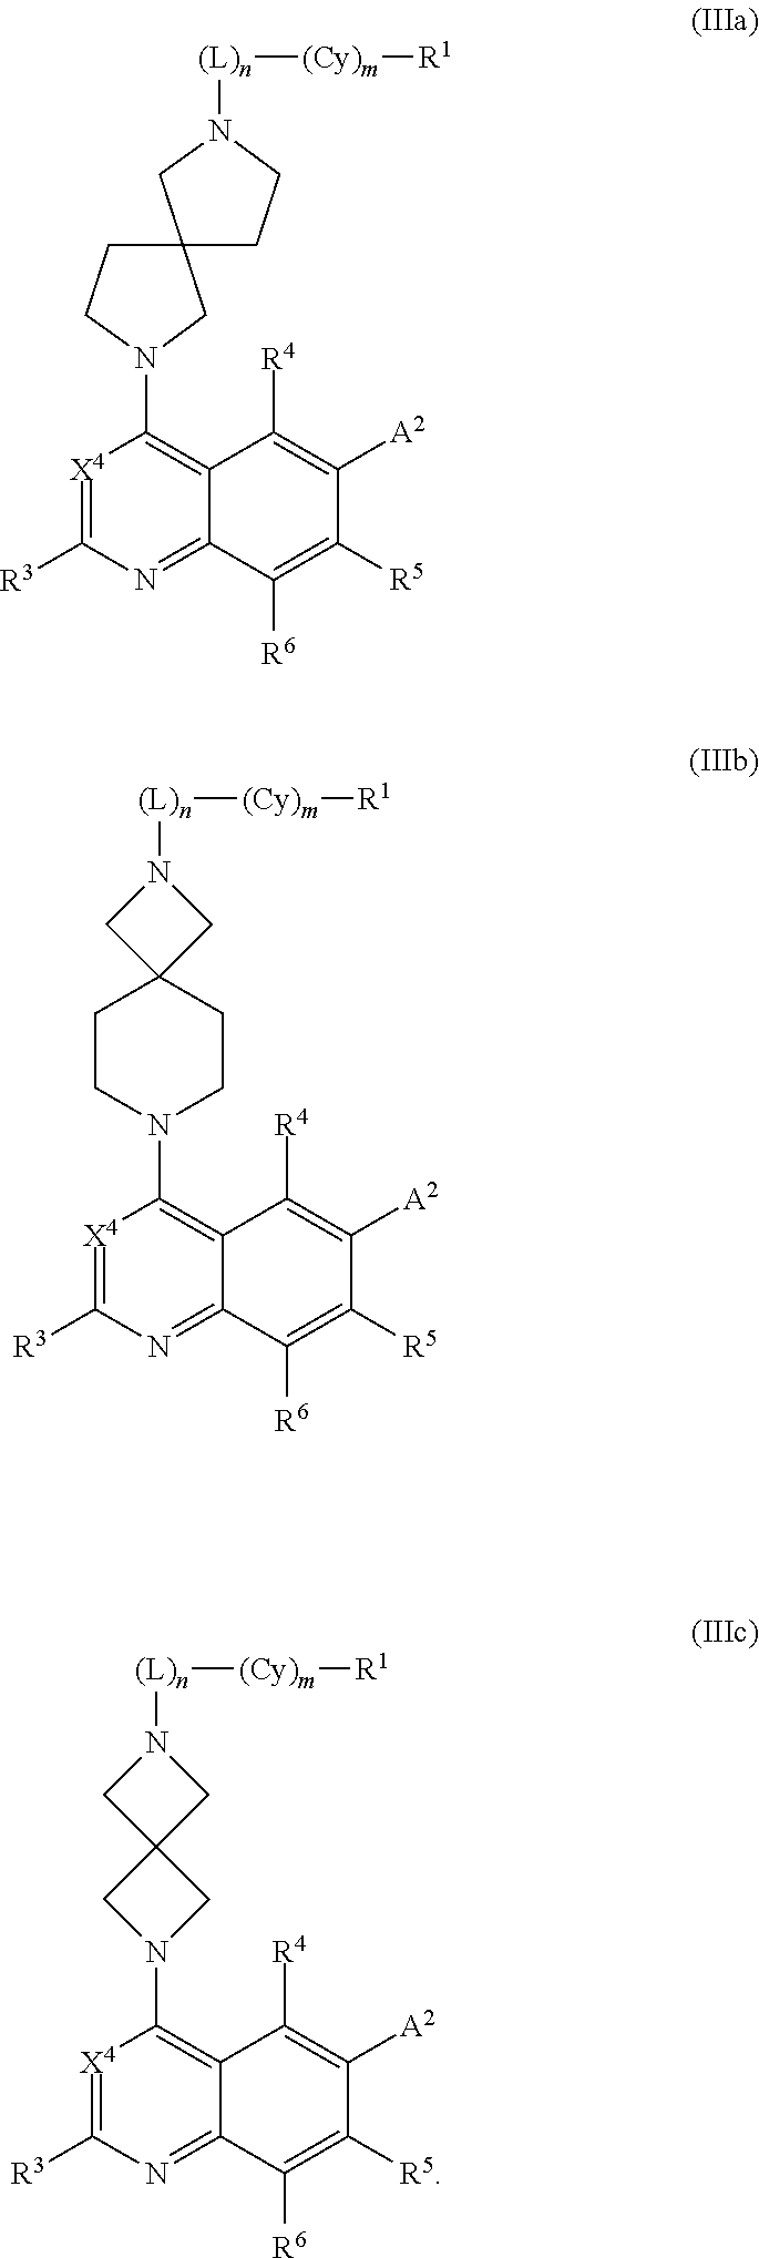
[X4]1=C([R3])N=C2C(=C1N1CC3(CN([(L)n][(Cy)m][R1])C3)C1)C([R4])=C([A2])C([R5])=C2[R6].[X4]1=C([R3])N=C2C(=C1N1CCC3(CN([(L)n][(Cy)m][R1])C3)CC1)C([R4])=C([A2])C([R5])=C2[R6].[X4]1=C([R3])N=C2C(=C1N1CC3(CN([(L)n][(Cy)m][R1])CC3)CC1)C([R4])=C([A2])C([R5])=C2[R6]
